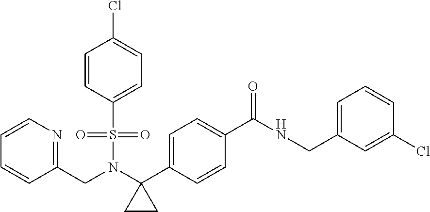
C1=CN=C(CN(C2(C3=CC=C(C(NCC4=CC=CC(Cl)=C4)=O)C=C3)CC2)S(=O)(=O)C2=CC=C(Cl)C=C2)C=C1
